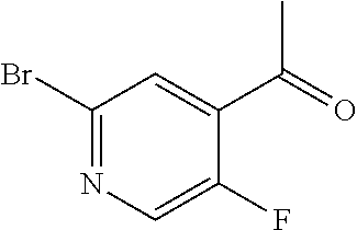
C1(Br)=NC=C(F)C(C(=O)C)=C1
